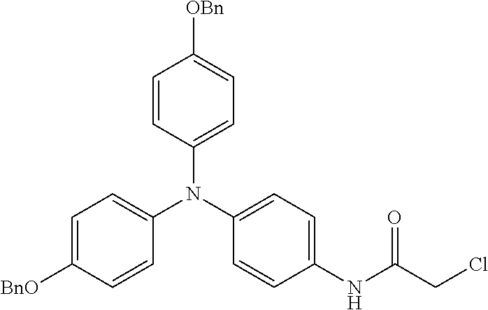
C1=CC(N(C2=CC=C(NC(CCl)=O)C=C2)C2=CC=C([BnO])C=C2)=CC=C1[OBn]
